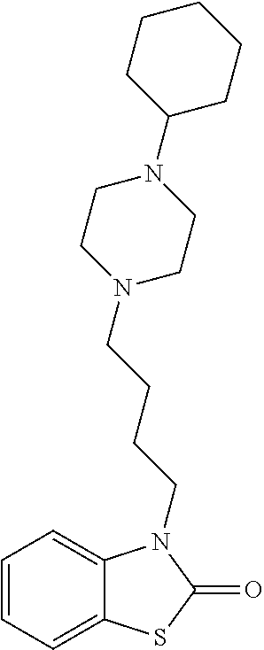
C1=CC=C2C(=C1)N(CCCCN1CCN(C3CCCCC3)CC1)C(=O)S2
